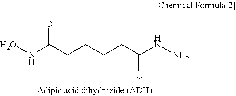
ONC(CCCCC(NN)=O)=O
